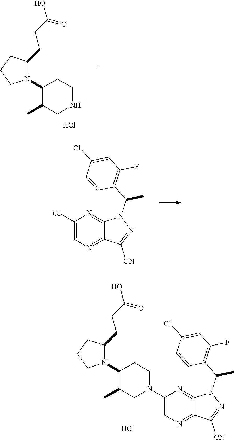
C1(N2CCC(N3C(CCC(O)=O)CCC3)C(C)C2)=CN=C2C(=N1)N(C(C1=C(F)C=C(Cl)C=C1)C)N=C2[CN].Cl.C1(N2C(CCC(O)=O)CCC2)C(C)CNCC1.Cl.C1(Cl)=CN=C2C(=N1)N(C(C1=C(F)C=C(Cl)C=C1)C)N=C2[CN]
